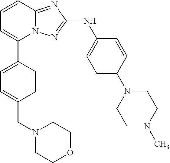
C1(C2=CC=CC3=NC(NC4=CC=C(N5CCN(C)CC5)C=C4)=NN23)=CC=C(CN2CCOCC2)C=C1
